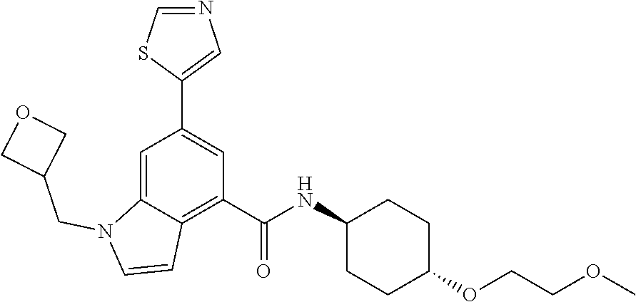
C1=NC=C(C2=CC(C(NC3CCC(OCCOC)CC3)=O)=C3C(=C2)N(CC2COC2)C=C3)S1
